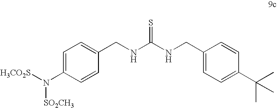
C1=C(N([H3CO2S])[SO2CH3])C=CC(CNC(NCC2=CC=C(C(C)(C)C)C=C2)=S)=C1
